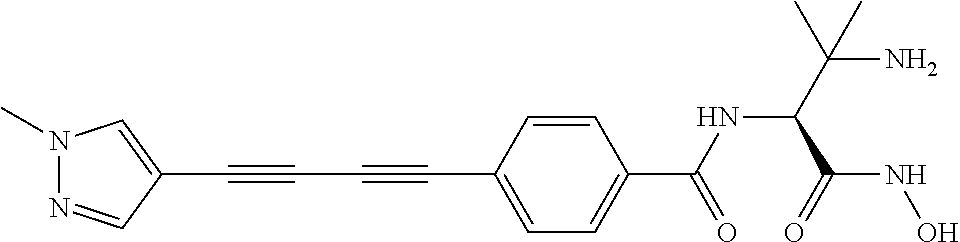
N1(C)N=CC(C#CC#CC2=CC=C(C(NC(C(N)(C)C)C(=O)NO)=O)C=C2)=C1
